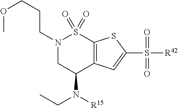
N1(CCCOC)CC(N([R15])CC)C2=C(S1(=O)=O)SC(S([R42])(=O)=O)=C2
